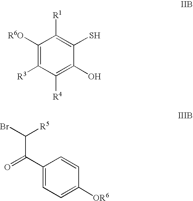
C1([R6O])=C([R3])C([R4])=C(O)C(S)=C1[R1].O=C(C(Br)[R5])C1=CC=C([OR6])C=C1
